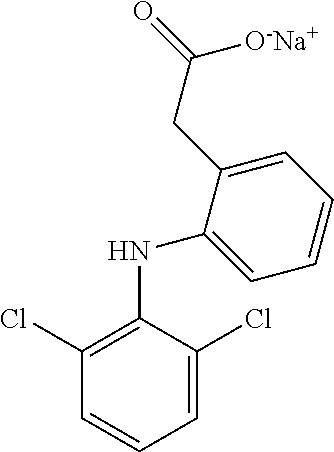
C1=C(Cl)C(NC2=CC=CC=C2CC(=O)[O-Na+])=C(Cl)C=C1
